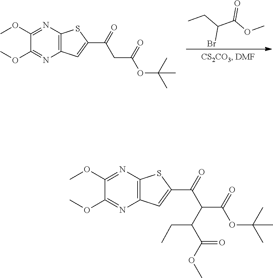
O(C)C1=NC2=C(N=C1OC)SC(C(CC(OC(C)(C)C)=O)=O)=C2.CCC(C(OC)=O)Br.O(C)C1=NC2=C(N=C1OC)SC(C(C(C(OC(C)(C)C)=O)C(C(=O)OC)CC)=O)=C2
